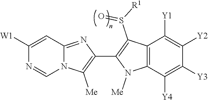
N12C(=NC(C3=C(S([R1])=O)C4=C(N3[Me])C([Y4])=C([Y3])C([Y2])=C4[Y1])=C1[Me])C=C([W1])N=C2
